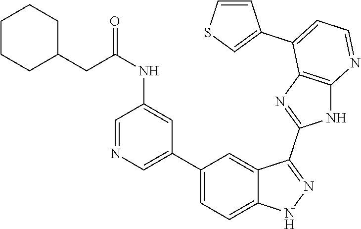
C1(C2=CC=C3C(=C2)C(C2=NC4=C(N2)N=CC=C4C2=CSC=C2)=NN3)=CN=CC(NC(CC2CCCCC2)=O)=C1
